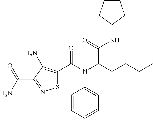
S1C(C(N(C(CCCC)C(=O)NC2CCCC2)C2=CC=C(C)C=C2)=O)=C(N)C(C(N)=O)=N1
